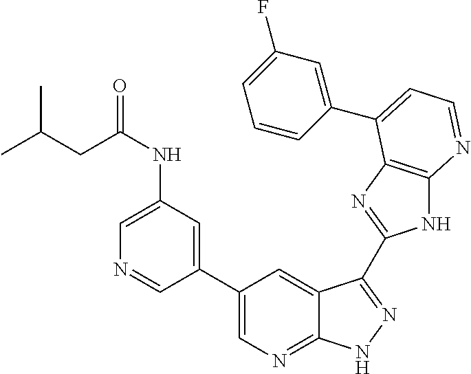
C1(C2=CN=C3C(=C2)C(C2=NC4=C(N2)N=CC=C4C2=CC(F)=CC=C2)=NN3)=CC(NC(=O)CC(C)C)=CN=C1
